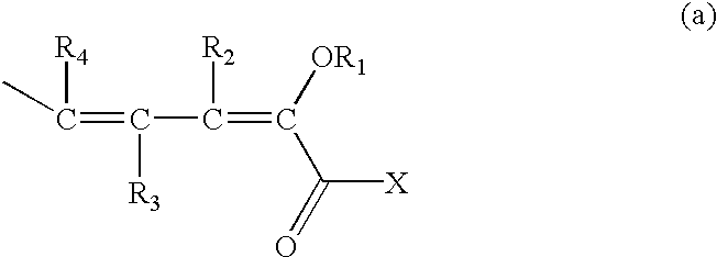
C(=C([R3])C([R2])=C([OR1])C(=O)[X])([R4])C
